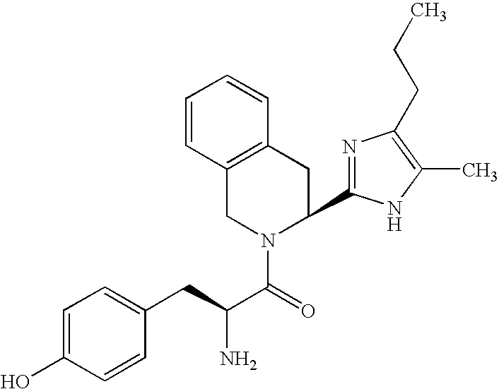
C1=C(O)C=CC(CC(C(=O)N2C(C3=NC(CCC)=C(C)N3)CC3=C(C2)C=CC=C3)N)=C1
